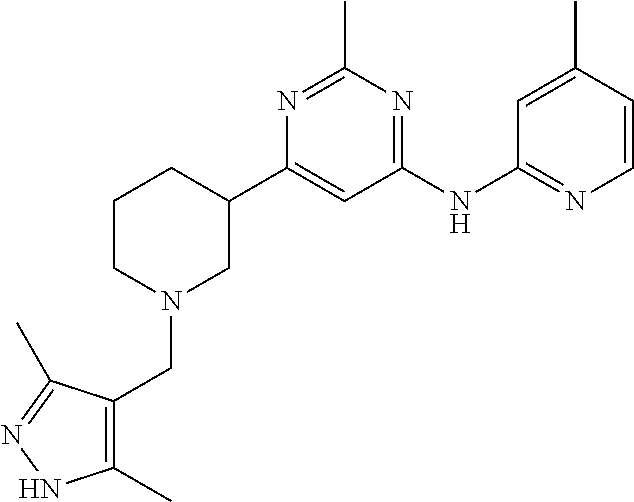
C1(NC2=NC=CC(C)=C2)=NC(C)=NC(C2CCCN(CC3=C(C)NN=C3C)C2)=C1
